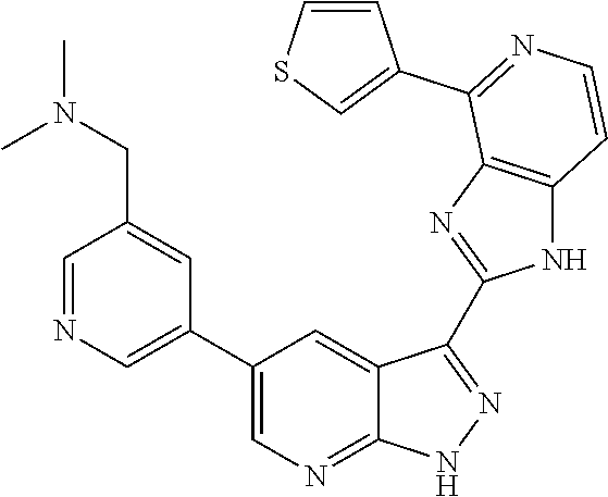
C1=NC=C(C2=CN=C3C(=C2)C(C2=NC4=C(N2)C=CN=C4C2=CSC=C2)=NN3)C=C1CN(C)C
